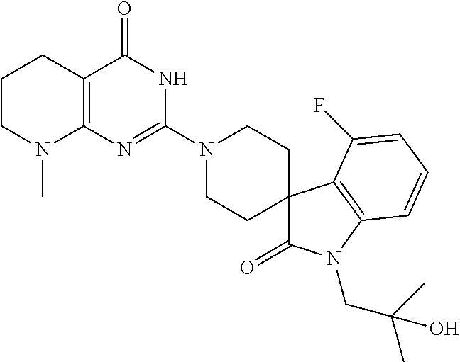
C1CN(C)C2=C(C1)C(=O)NC(N1CCC3(CC1)C(=O)N(CC(C)(C)O)C1=C3C(F)=CC=C1)=N2
